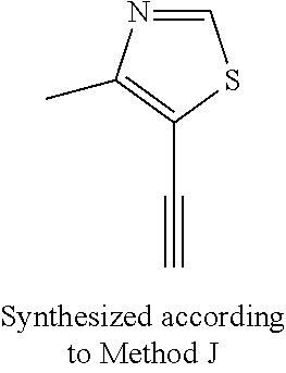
C#CC1=C(C)N=CS1
